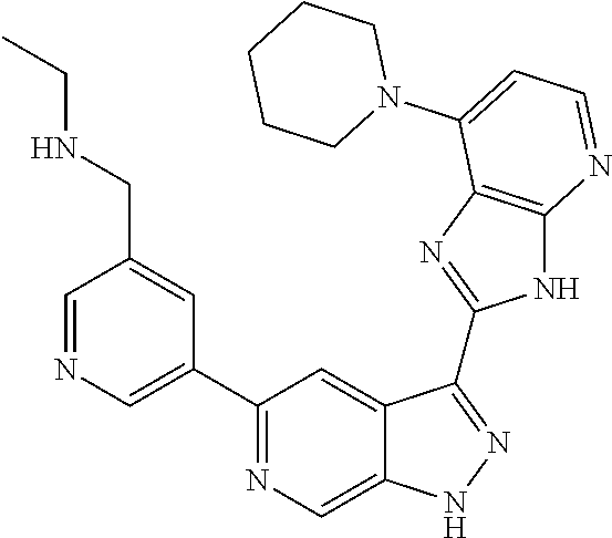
C1=NC=C(C2=NC=C3C(=C2)C(C2=NC4=C(N2)N=CC=C4N2CCCCC2)=NN3)C=C1CNCC
